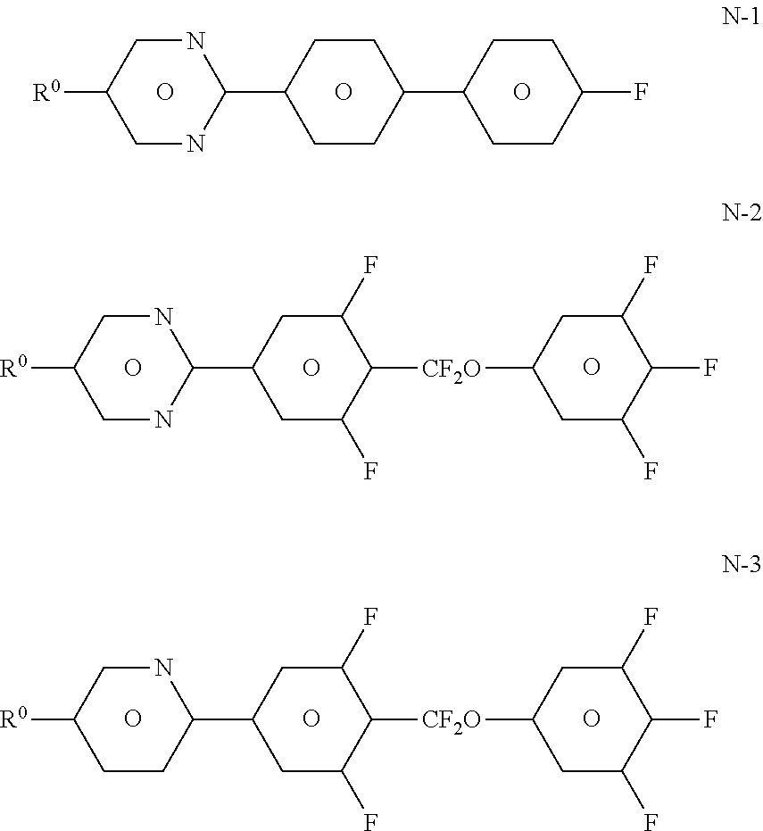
C1NC(C2CCC(C3CCC(F)CC3)CC2)NCC1[R0].O.O.O.O.O.C1NC(C2CC(F)C([CF2O]C3CC(F)C(F)C(F)C3)C(F)C2)NCC1[R0].O.O.O.C1CC(C2CC(F)C([CF2O]C3CC(F)C(F)C(F)C3)C(F)C2)NCC1[R0].O
